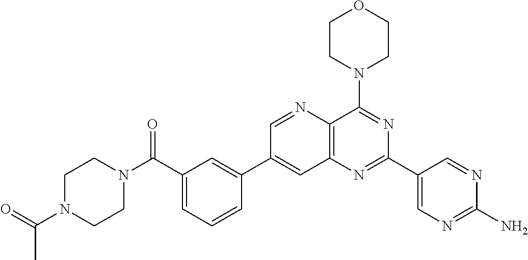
C1(C(N2CCN(C(C)=O)CC2)=O)=CC=CC(C2=CC3=C(C(N4CCOCC4)=NC(C4=CN=C(N)N=C4)=N3)N=C2)=C1
